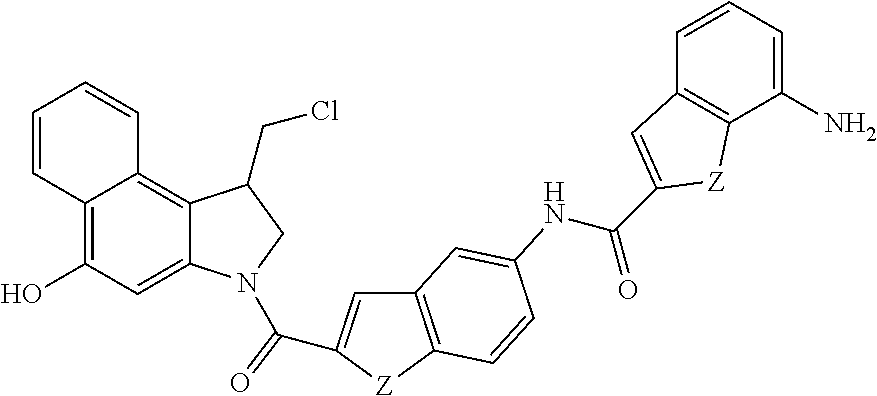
C12=C(O)C=C3C(=C1C=CC=C2)C(CCl)CN3C(=O)C1=CC2=C([Z]1)C=CC(NC(=O)C1=CC3=C(C(N)=CC=C3)[Z]1)=C2
